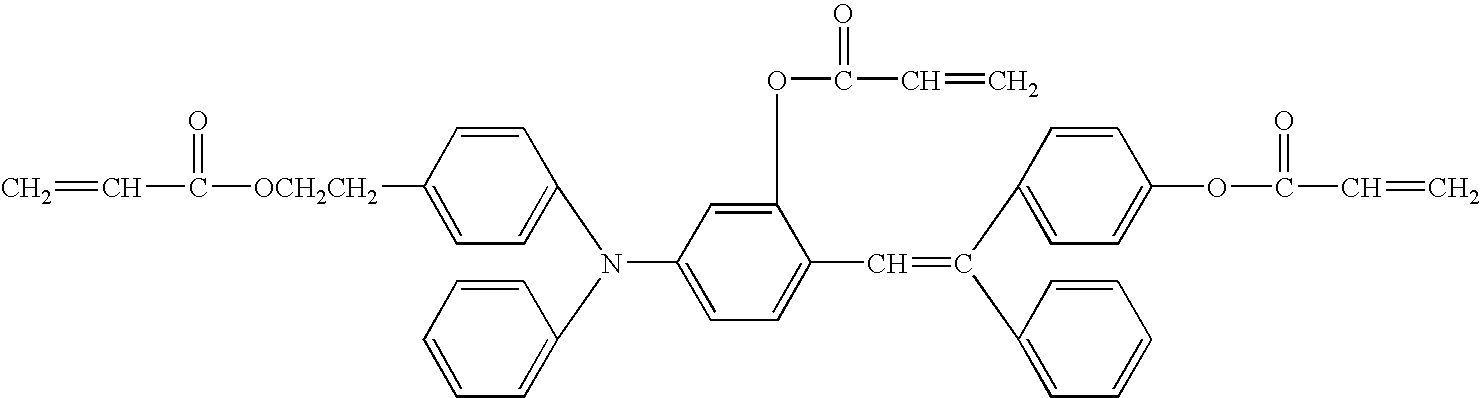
C=CC(=O)[OCH2CH2]C1=CC=C(N(C2=CC=CC=C2)C2=CC=C(C=C(C3=CC=C(OC(=O)C=C)C=C3)C3=CC=CC=C3)C(OC(=O)C=C)=C2)C=C1
